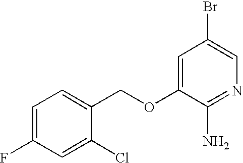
C1=C(F)C=C(Cl)C(COC2=CC(Br)=CN=C2N)=C1
